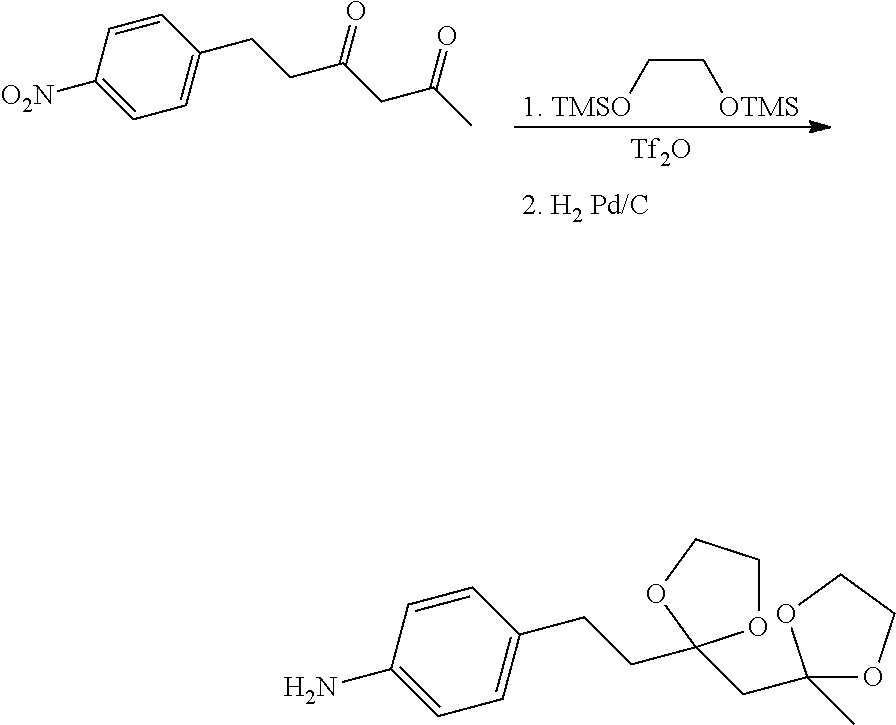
C1=CC([O2N])=CC=C1CCC(CC(C)=O)=O.C(C[OTMS])[1. TMSO].[Tf2O].C1=CC(N)=CC=C1CCC1(CC2(C)OCCO2)OCCO1
